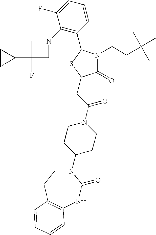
[H].N1(C2CCN(C(CC3C(=O)N(CCC(C)(C)C)C(C4=C(N5CC(F)(C6CC6)C5)C(F)=CC=C4)S3)=O)CC2)CCC2=C(NC1=O)C=CC=C2
